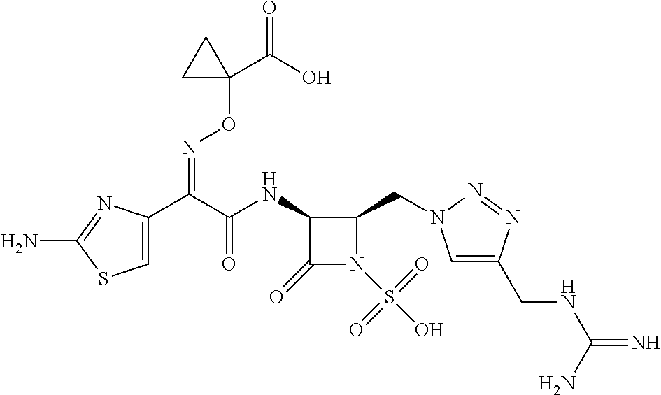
C1=C(C(C(NC2C(=O)N(S(O)(=O)=O)C2CN2C=C(CNC(=N)N)N=N2)=O)=NOC2(C(=O)O)CC2)N=C(N)S1
